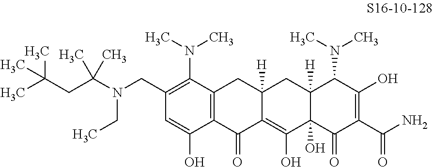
C1(CN(C(CC(C)(C)C)(C)C)CC)=C(N(C)C)C2=C(C(O)=C1)C(=O)C1=C(O)C3(O)C([H])(CC1([H])C2)C(N(C)C)C(O)=C(C(N)=O)C3=O
